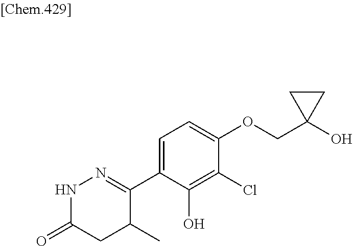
N1C(=O)CC(C)C(C2=CC=C(OCC3(O)CC3)C(Cl)=C2O)=N1
